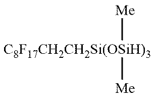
[C8F17CH2CH2Si(OSiH)3]([Me])[Me]
